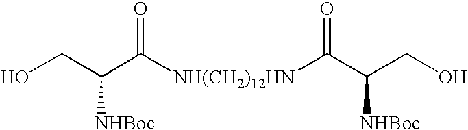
OCC(C([NH(CH2)12HN]C(C(CO)[NHBoc])=O)=O)[NHBoc]
